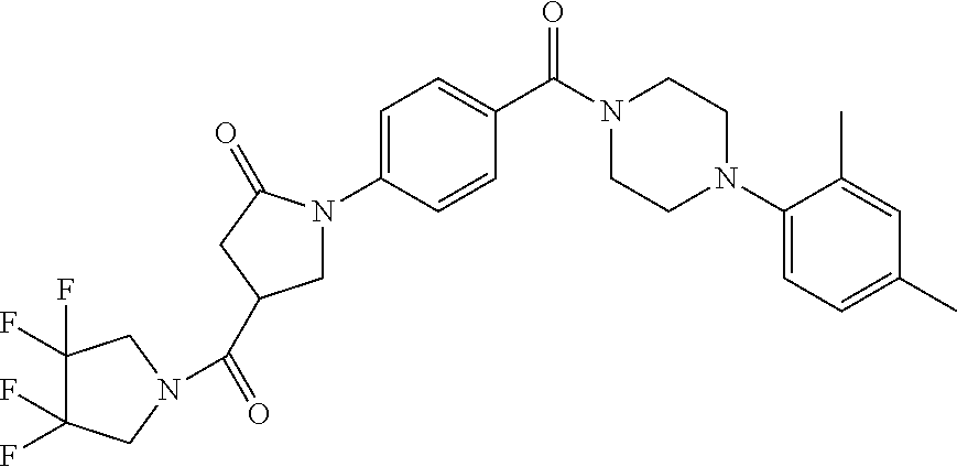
C1=C(N2CC(C(=O)N3CC(F)(F)C(F)(F)C3)CC2=O)C=CC(C(N2CCN(C3=CC=C(C)C=C3C)CC2)=O)=C1
